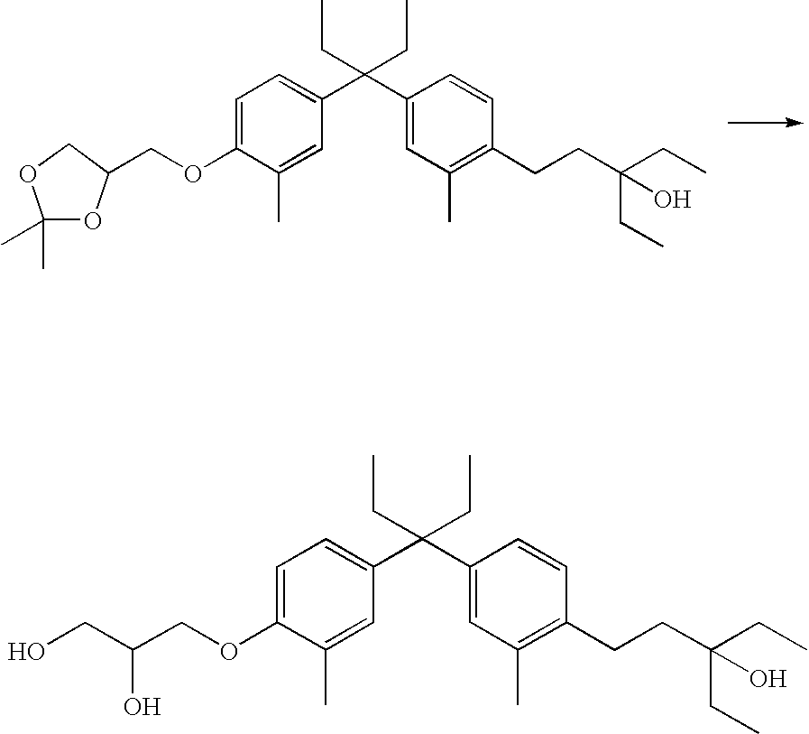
C1=C(OCC2OC(C)(C)OC2)C(C)=CC(C(C2=CC(C)=C(CCC(CC)(CC)O)C=C2)(CC)CC)=C1.C1=C(OCC(CO)O)C(C)=CC(C(C2=CC(C)=C(CCC(CC)(CC)O)C=C2)(CC)CC)=C1
